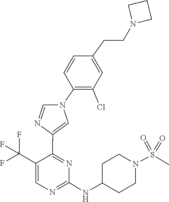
C1=CC(CCN2CCC2)=CC(Cl)=C1N1C=NC(C2=NC(NC3CCN(S(=O)(=O)C)CC3)=NC=C2C(F)(F)F)=C1
